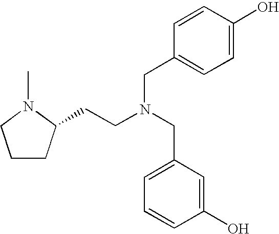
C1CC(CCN(CC2=CC=CC(O)=C2)CC2=CC=C(O)C=C2)N(C)C1
